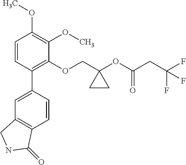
C1=CC(C2=CC3=C(C=C2)C(=O)NC3)=C(OCC2(OC(CC(F)(F)F)=O)CC2)C(OC)=C1OC
